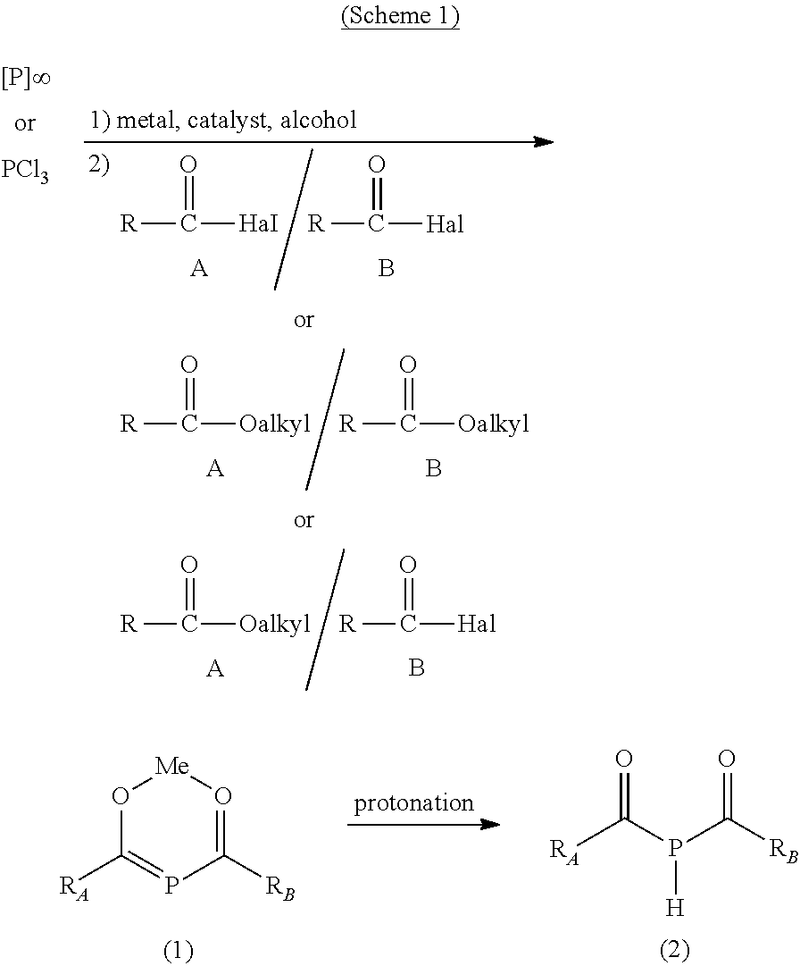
[PCl3].[R]C([HaI])=O.[A].[R]C([Hal])=O.B.[R]C([Oalkyl])=O.[A].[R]C([Oalkyl])=O.B.[R]C([Oalkyl])=O.[A].[R]C([Hal])=O.B.[RA]C(P(C([RB])=O)[H])=O.C1([RB])=O[Me]OC([RA])=P1
